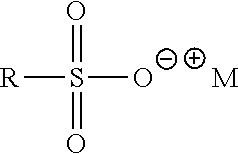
[R]S([O-])(=O)=O.[M]
